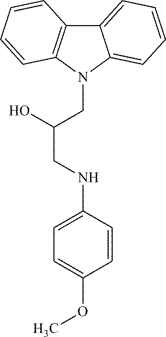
C12=CC=CC=C1N(CC(O)CNC1=CC=C(OC)C=C1)C1=C2C=CC=C1
